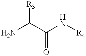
NC(C(N[R4])=O)[R3]
